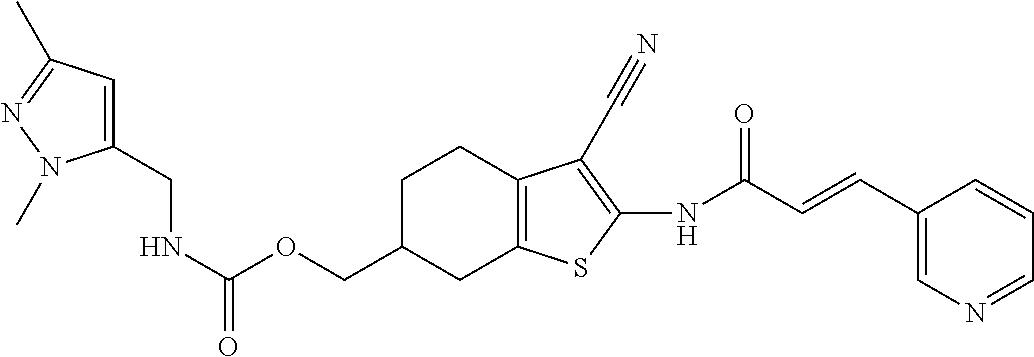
C(C1CC2=C(CC1)C(C#N)=C(NC(C=CC1=CN=CC=C1)=O)S2)OC(NCC1=CC(C)=NN1C)=O
